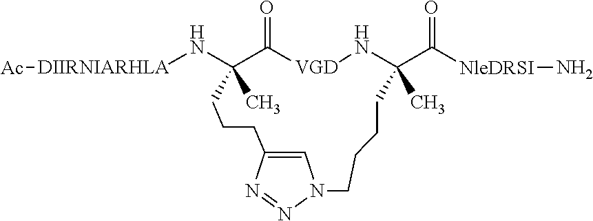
[DIIRNIARHLA](NC1(C)C(=O)[VGD]NC(C(=O)[NleDRSI]N)(C)CCCCN2C=C(N=N2)CCC1)[Ac]
